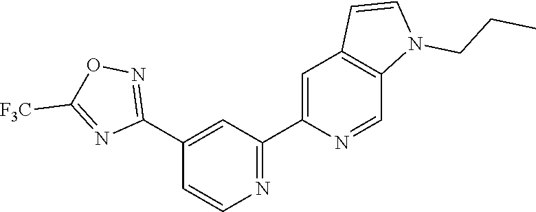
N1=C(C2=CC3=C(C=N2)N(CCC)C=C3)C=C(C2=NOC([F3C])=N2)C=C1
